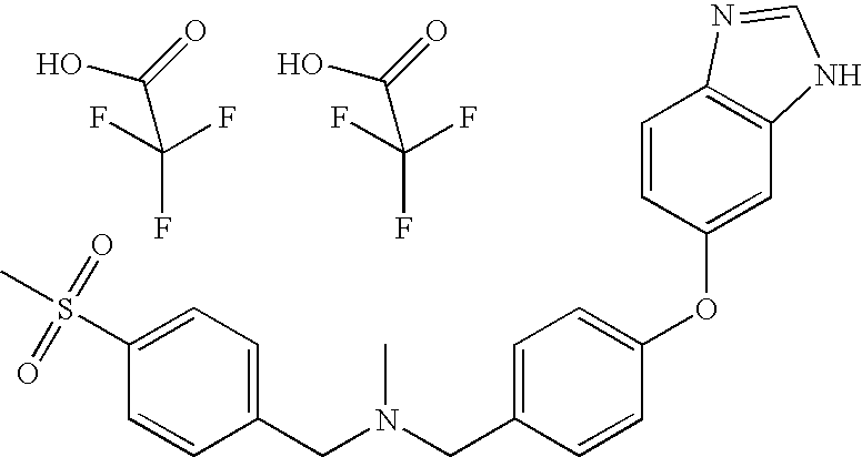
C(F)(F)(F)C(=O)O.N(CC1=CC=C(OC2=CC3=C(C=C2)N=CN3)C=C1)(CC1=CC=C(S(C)(=O)=O)C=C1)C.C(F)(F)(F)C(=O)O
